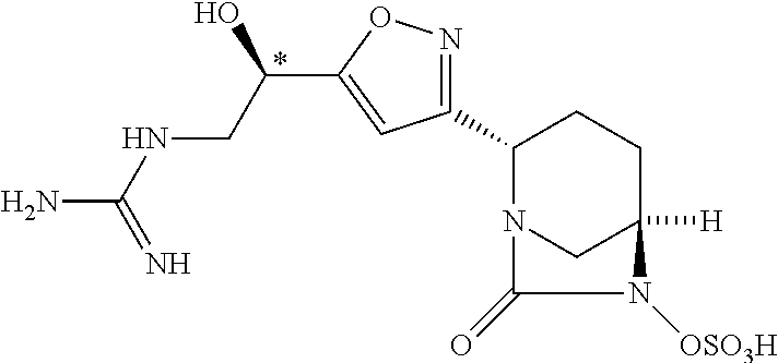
C1(C2=NOC(C(O)CNC(N)=N)=C2)N2CC([H])(CC1)N([OSO3H])C2=O.*
